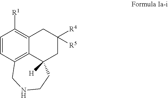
C1=CC2=C3C(=C1[R1])CC([R4])([R5])CC3([H])CCNC2
